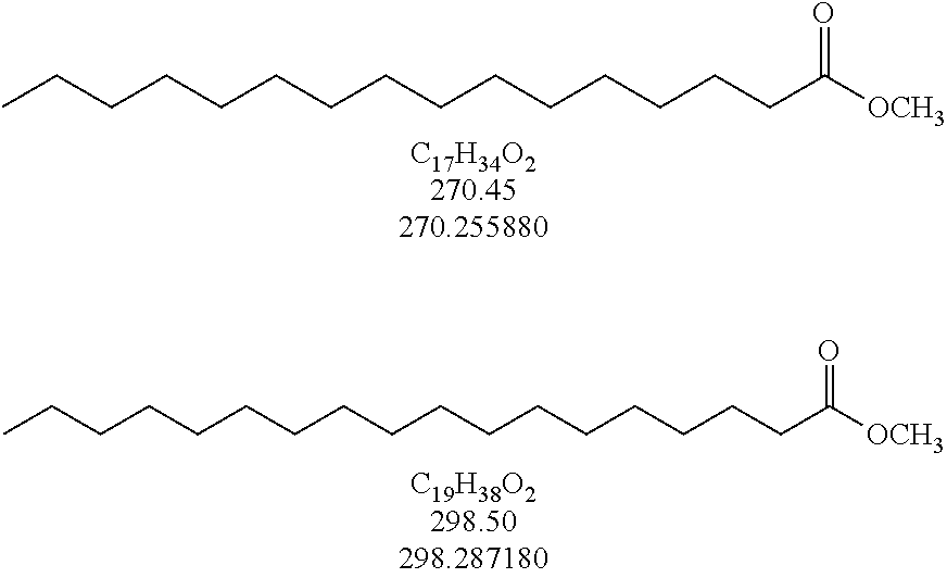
CCCCCCCCCCCCCCCC([OCH3])=O.C(CCCCCCCCCCCCCCC([OCH3])=O)CC
